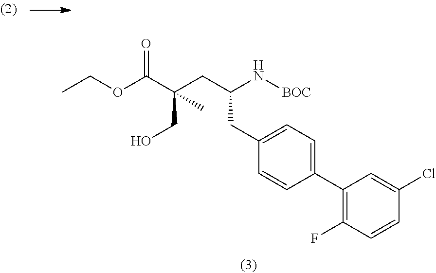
CCOC(C(CC(N[BOC])CC1=CC=C(C2=C(F)C=CC(Cl)=C2)C=C1)(CO)C)=O
